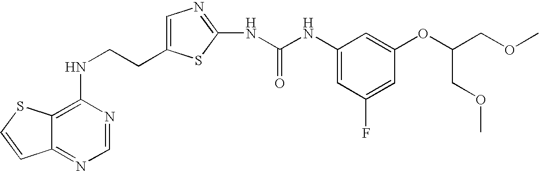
C(CNC1=C2C(=NC=N1)C=CS2)C1=CN=C(NC(=O)NC2=CC(F)=CC(OC(COC)COC)=C2)S1
